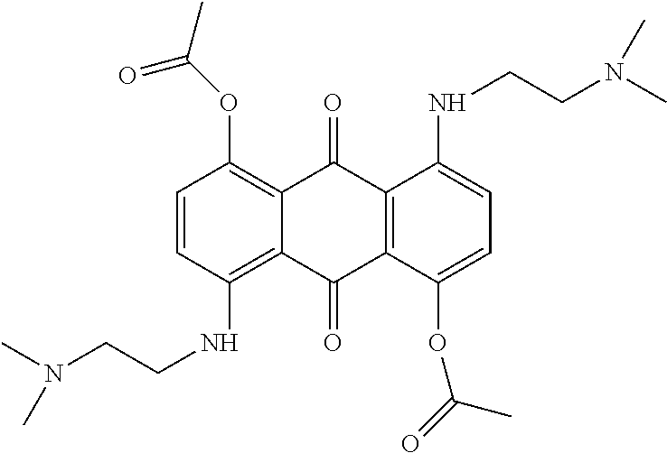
C1=CC(NCCN(C)C)=C2C(=C1OC(C)=O)C(=O)C1=C(C2=O)C(OC(C)=O)=CC=C1NCCN(C)C
